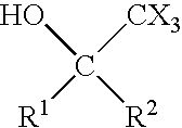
C([CX3])([R2])(O)[R1]
